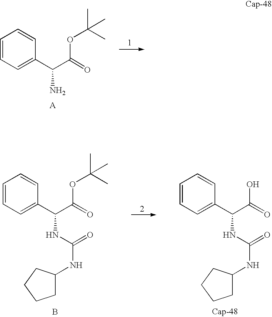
C1=CC=C(C(C(=O)OC(C)(C)C)N)C=C1.C1=CC=C(C(C(=O)OC(C)(C)C)NC(NC2CCCC2)=O)C=C1.B.C1=CC=C(C(C(=O)O)NC(NC2CCCC2)=O)C=C1
